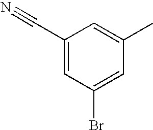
C1(C#N)=CC(Br)=CC(C)=C1
